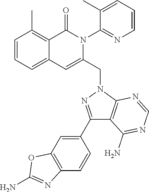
C1=CC=C2C(=C1C)C(=O)N(C1=NC=CC=C1C)C(CN1N=C(C3=CC4=C(C=C3)N=C(N)O4)C3=C1N=CN=C3N)=C2
